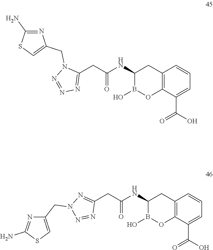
C12=C(C(C(O)=O)=CC=C1)OB(O)C(NC(CC1=NN=NN1CC1=CSC(N)=N1)=O)C2.C12=C(C(C(O)=O)=CC=C1)OB(O)C(NC(CC1=NN(CC3=CSC(N)=N3)N=N1)=O)C2
